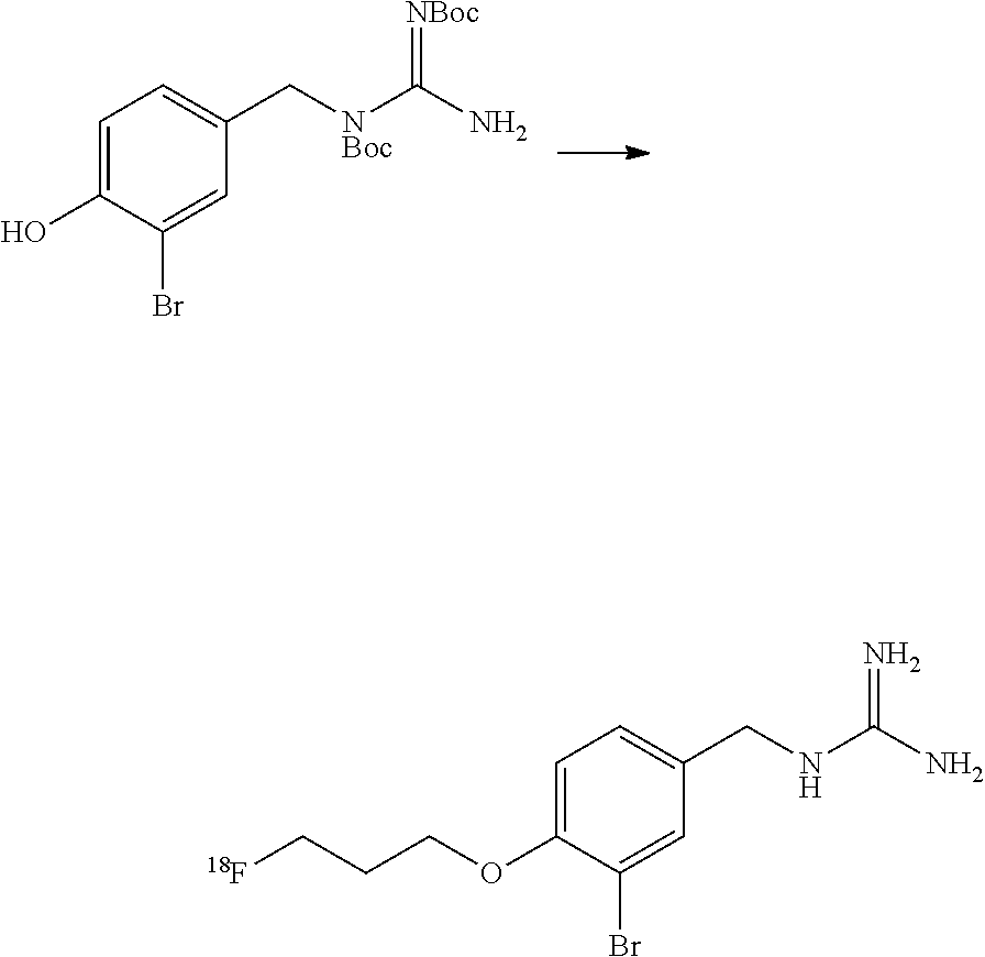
C1=C(O)C(Br)=CC(C[NBoc]C(N)=[NBoc])=C1.C1=C(OCCC[18F])C(Br)=CC(CNC(N)=N)=C1
